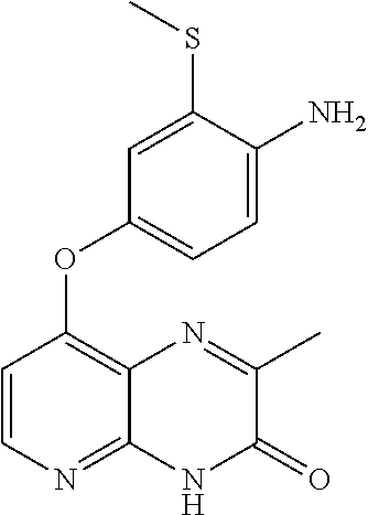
C1=C(SC)C(N)=CC=C1OC1=C2C(=NC=C1)NC(=O)C(C)=N2
